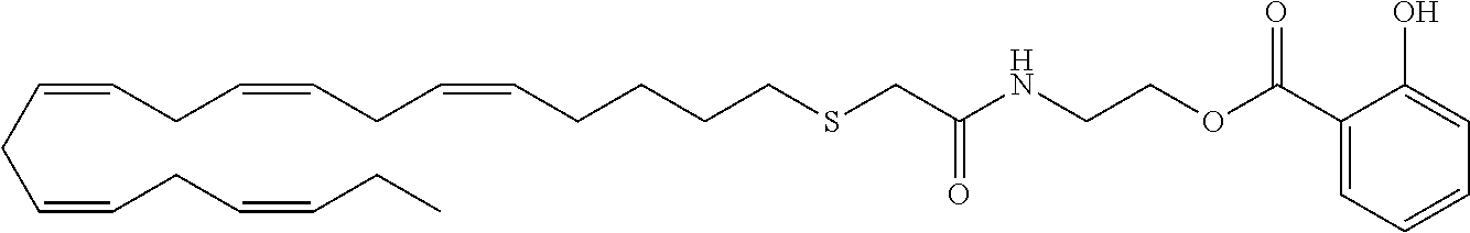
O=C(NCCOC(=O)C1=CC=CC=C1O)CSCCCCC=CCC=CCC=CCC=CCC=CCC
